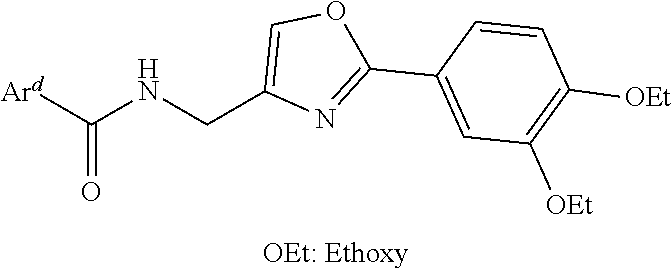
N(CC1=COC(C2=CC([OEt])=C([OEt])C=C2)=N1)C([Ard])=O.[OEt: Ethoxy]
